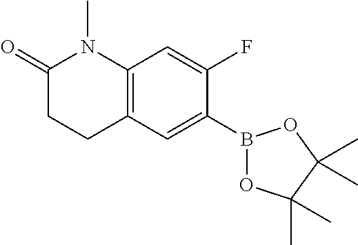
C12=C(C=C(B3OC(C)(C)C(C)(C)O3)C(F)=C1)CCC(=O)N2C
